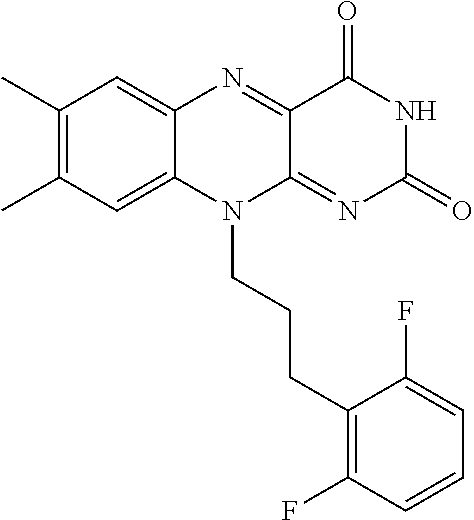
C1(C)=C(C)C=C2C(=C1)N=C1C(=NC(=O)NC1=O)N2CCCC1=C(F)C=CC=C1F
